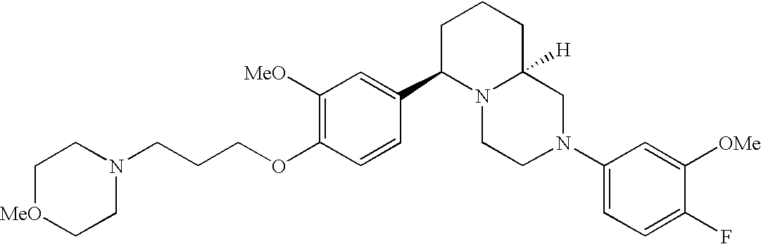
C1([MeO])=C(OCCCN2CC[MeO]CC2)C=CC(C2N3C([H])(CCC2)CN(C2=CC=C(F)C([OMe])=C2)CC3)=C1
